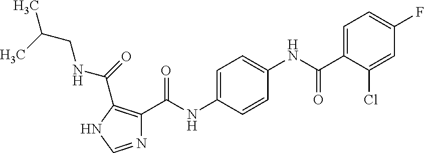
C1=C(NC(C2=C(C(=O)NCC(C)C)NC=N2)=O)C=CC(NC(C2=CC=C(F)C=C2Cl)=O)=C1
